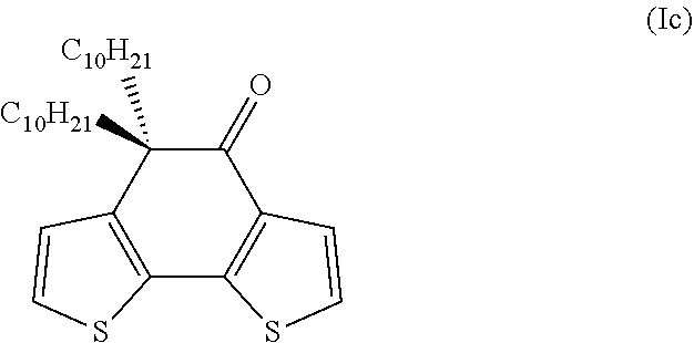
C1(=O)C([C10H21])([C10H21])C2=C(C3=C1C=CS3)SC=C2
